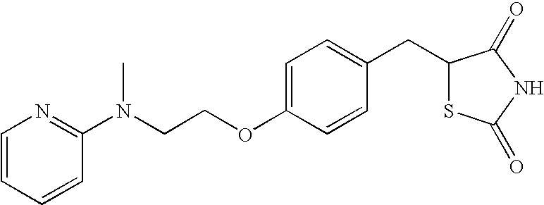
C1=CC(N(CCOC2=CC=C(CC3SC(=O)NC3=O)C=C2)C)=NC=C1
